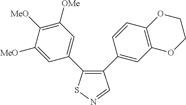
C1([MeO])=CC(C2=C(C3=CC4=C(C=C3)OCCO4)C=NS2)=CC([OMe])=C1[MeO]
